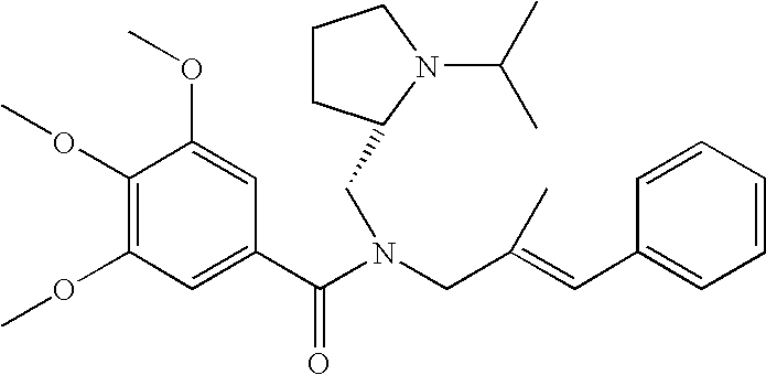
C1(OC)=C(OC)C=C(C(N(CC(=CC2=CC=CC=C2)C)CC2CCCN2C(C)C)=O)C=C1OC
